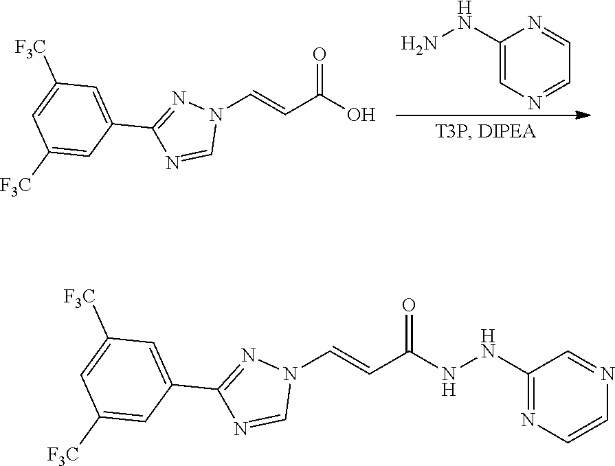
C1=NC(NN)=CN=C1.C1=NC(C2=CC([F3C])=CC([F3C])=C2)=NN1C=CC(=O)O.C1=CN=CC(NNC(C=CN2C=NC(C3=CC([F3C])=CC([F3C])=C3)=N2)=O)=N1
